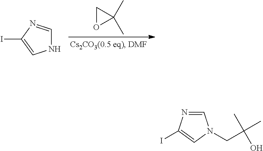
C1OC1(C)C.N1C=NC(I)=C1.C1=NC(I)=CN1CC(C)(C)O
